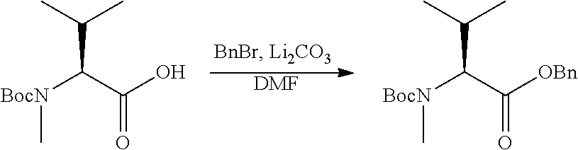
[DMF].[BocN](C(C(O)=O)C(C)C)C.[BocN](C(C([OBn])=O)C(C)C)C
